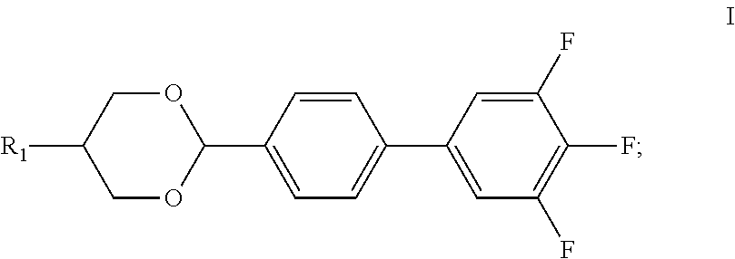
C1=CC(C2OCC([R1])CO2)=CC=C1C1=CC(F)=C(F)C(F)=C1
